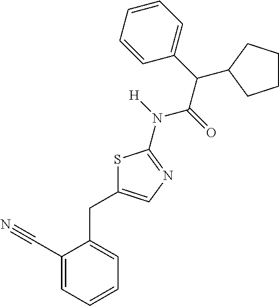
C1(C#N)=CC=CC=C1CC1=CN=C(N([H])C(=O)C(C2=CC=CC=C2)C2CCCC2)S1
